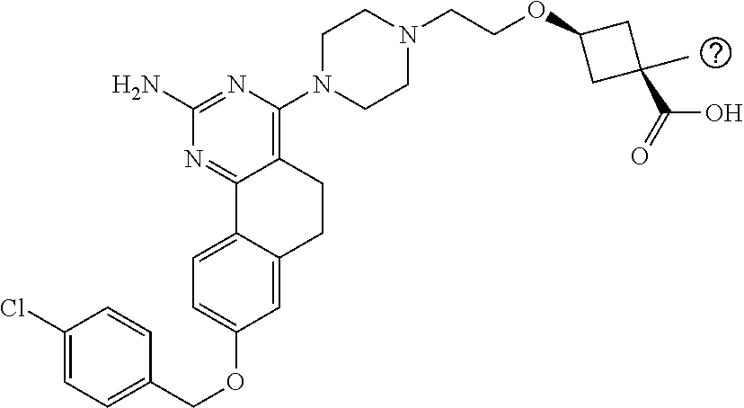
C1(N)=NC(N2CCN(CCOC3CC(C(=O)O)(C)C3)CC2)=C2C(=N1)C1=CC=C(OCC3=CC=C(Cl)C=C3)C=C1CC2
